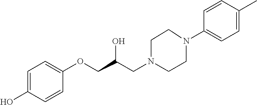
C1=C(O)C=CC(OCC(CN2CCN(C3=CC=C(C)C=C3)CC2)O)=C1
